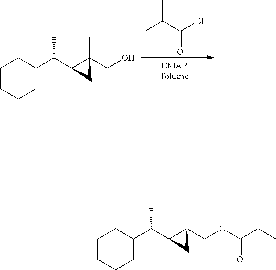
CC(C(Cl)=O)C.C1CCCC(C(C2C(CO)(C)C2)C)C1.C1CCCC(C(C2C(COC(C(C)C)=O)(C)C2)C)C1
